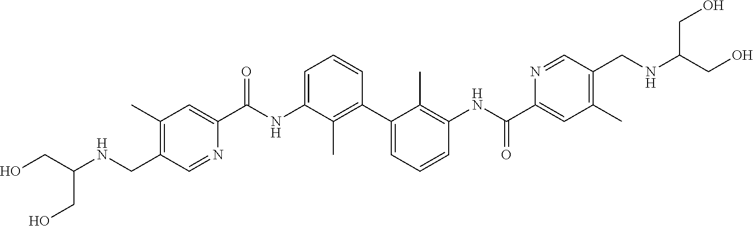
C1(C)=C(CNC(CO)CO)C=NC(C(NC2=CC=CC(C3=CC=CC(NC(C4=CC(C)=C(CNC(CO)CO)C=N4)=O)=C3C)=C2C)=O)=C1
